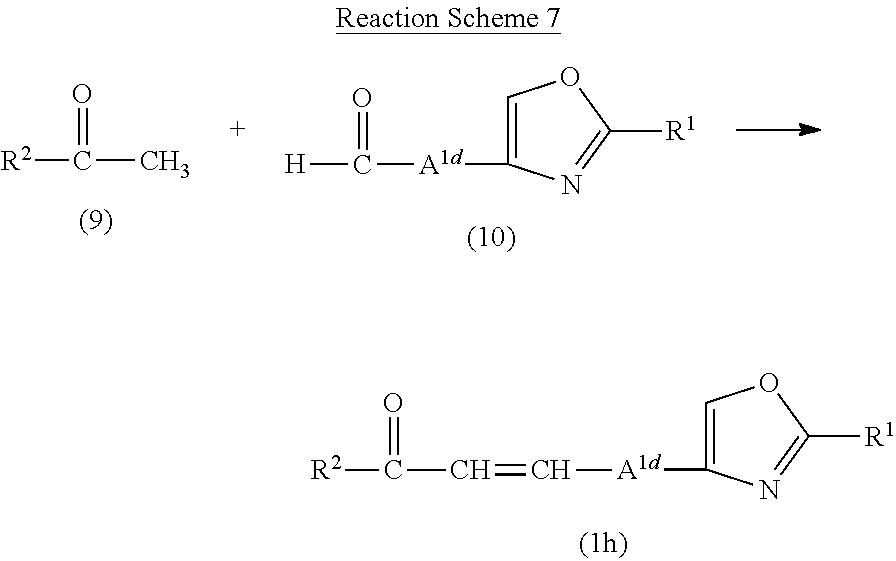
C1=C([A1d]C=CC([R2])=O)N=C([R1])O1.[R2]C(=O)C.C1=C([A1d]C(=O)[H])N=C([R1])O1
